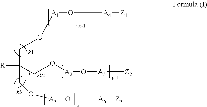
[R]C(CO[A1]O[A4][Z1])(CO[A3]O[A6][Z3])CO[A2]O[A5][Z2]
